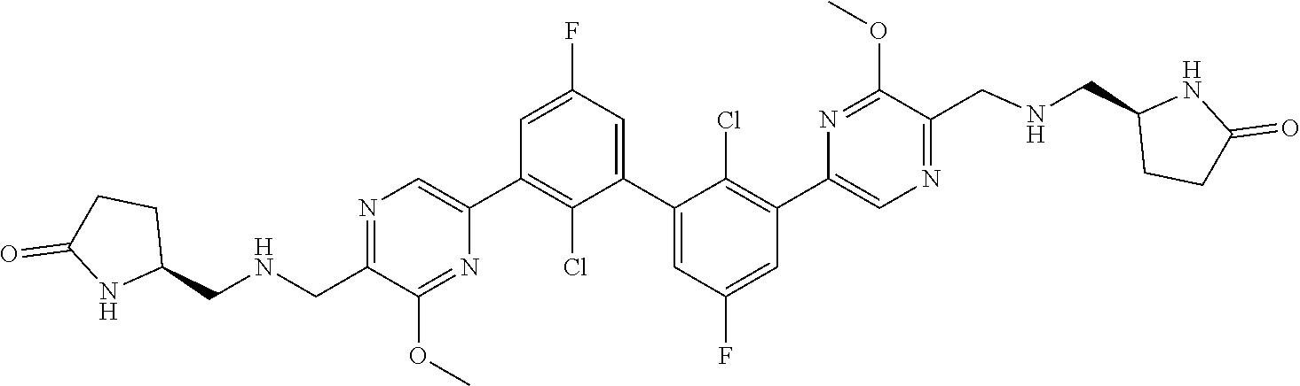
C1(F)=CC(C2=CN=C(CNCC3CCC(=O)N3)C(OC)=N2)=C(Cl)C(C2=CC(F)=CC(C3=CN=C(CNCC4CCC(=O)N4)C(OC)=N3)=C2Cl)=C1
